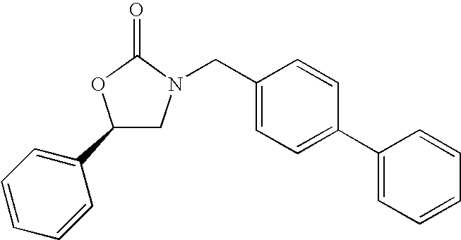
C1=CC=CC(C2CN(CC3=CC=C(C4=CC=CC=C4)C=C3)C(=O)O2)=C1
